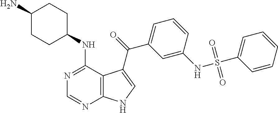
C1(N)CCC(NC2=NC=NC3=C2C(C(=O)C2=CC=CC(NS(C4=CC=CC=C4)(=O)=O)=C2)=CN3)CC1
